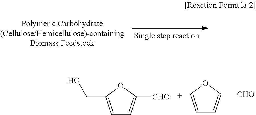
C1=C(CO)OC([CHO])=C1.C1=COC([CHO])=C1
